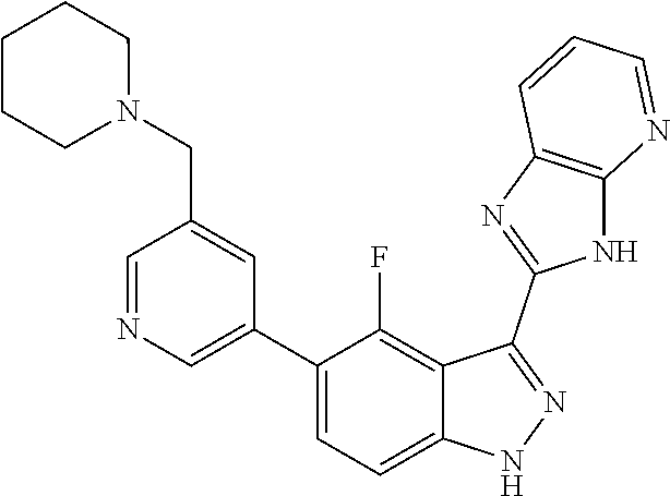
C1=NC=C(C2=CC=C3C(=C2F)C(C2=NC4=C(N2)N=CC=C4)=NN3)C=C1CN1CCCCC1
